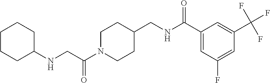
N(CC(N1CCC(CNC(C2=CC(F)=CC(C(F)(F)F)=C2)=O)CC1)=O)C1CCCCC1
